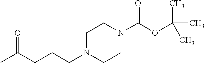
CC(CCCN1CCN(C(OC(C)(C)C)=O)CC1)=O
